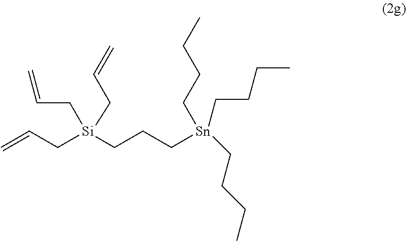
C=CC[Si](CCC[Sn](CCCC)(CCCC)CCCC)(CC=C)CC=C
